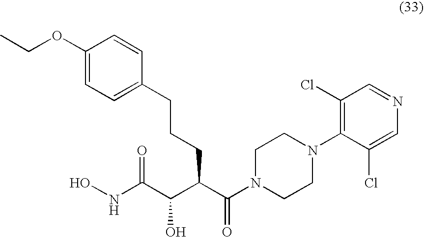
ONC(C(C(C(N1CCN(C2=C(Cl)C=NC=C2Cl)CC1)=O)CCCC1=CC=C(OCC)C=C1)O)=O
